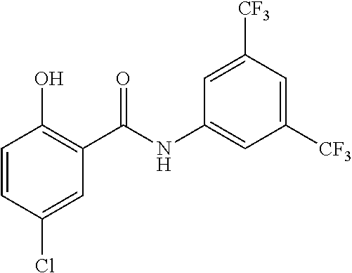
C1=CC(Cl)=CC(C(NC2=CC([CF3])=CC([CF3])=C2)=O)=C1O
